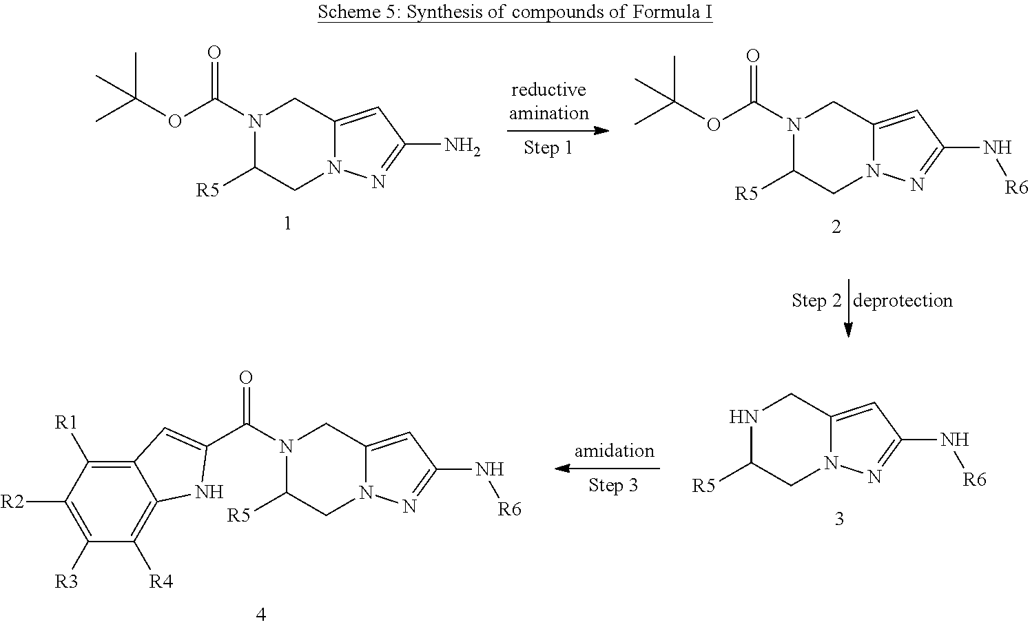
CC(OC(N1CC2=CC(N)=NN2CC1[R5])=O)(C)C.CC(OC(N1CC2=CC(N[R6])=NN2CC1[R5])=O)(C)C.N1CC2=CC(N[R6])=NN2CC1[R5].N1(C(C2=CC3=C([R1])C([R2])=C([R3])C([R4])=C3N2)=O)CC2=CC(N[R6])=NN2CC1[R5]
